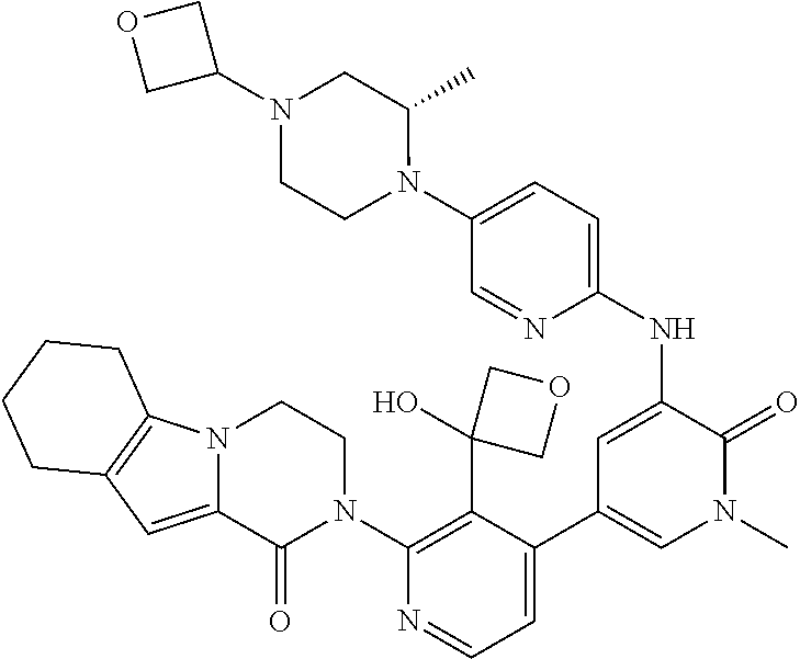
C1(N2CCN3C(=CC4=C3CCCC4)C2=O)=C(C2(O)COC2)C(C2=CN(C)C(=O)C(NC3=CC=C(N4C(C)CN(C5COC5)CC4)C=N3)=C2)=CC=N1
